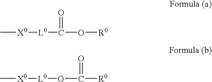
C[X0][L0]C(O[R0])=O.C[X0][L0]OC([R0])=O
